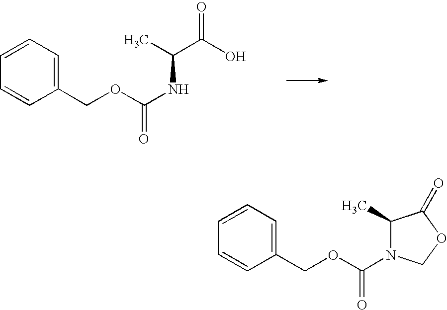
C1=CC=C(COC(NC(C(O)=O)C)=O)C=C1.C1(C)C(=O)OCN1C(OCC1=CC=CC=C1)=O
